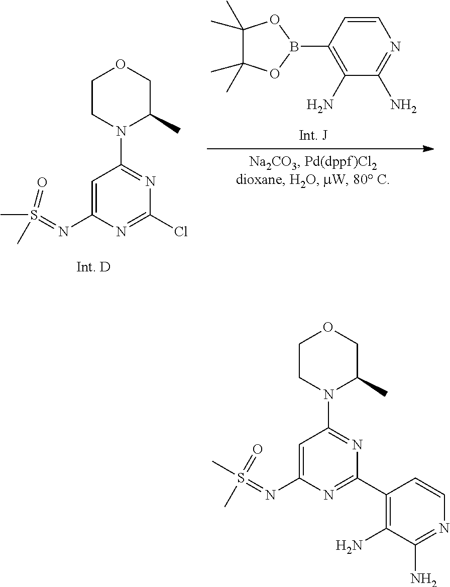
S(=NC1=CC(N2C(C)COCC2)=NC(Cl)=N1)(C)(=O)C.C1=CC(B2OC(C)(C)C(C)(C)O2)=C(N)C(N)=N1.S(=NC1=CC(N2C(C)COCC2)=NC(C2=C(N)C(N)=NC=C2)=N1)(C)(=O)C
